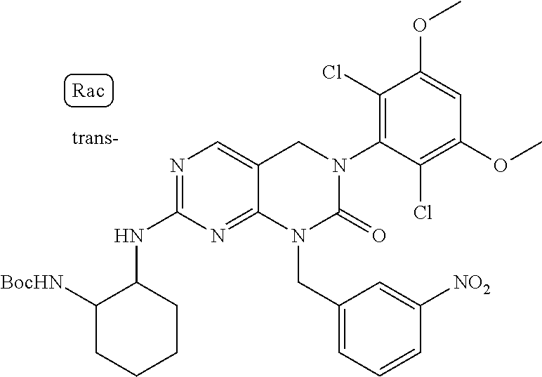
N(C1=NC=C2C(=N1)N(CC1=CC=CC([NO2])=C1)C(=O)N(C1=C(Cl)C(OC)=CC(OC)=C1Cl)C2)C1C([BocHN])CCCC1
